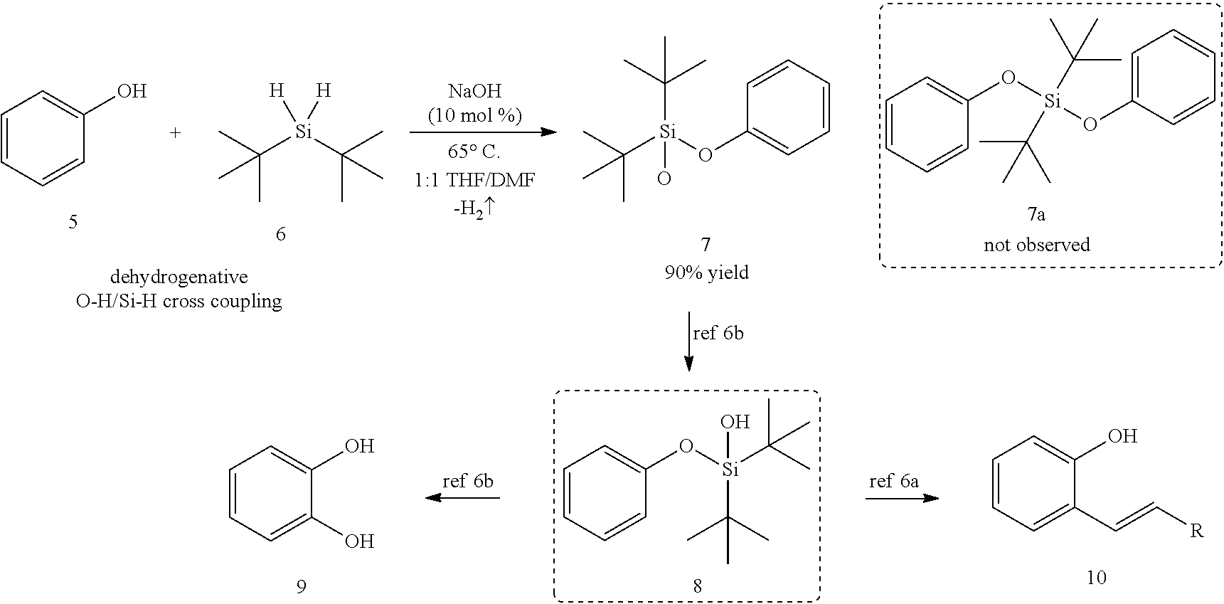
C1=CC=CC(O)=C1.CC([Si](C(C)(C)C)([H])[H])(C)C.CC([Si](OC1=CC=CC=C1)(C(C)(C)C)O)(C)C.C1=CC=CC(O[Si](OC2=CC=CC=C2)(C(C)(C)C)C(C)(C)C)=C1.C1=CC=CC(O[Si](C(C)(C)C)(O)C(C)(C)C)=C1.C1=CC=C(O)C(O)=C1.C1=CC=C(C=C[R])C(O)=C1
